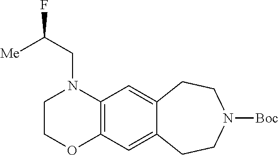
C1COC2=C(N1CC(F)[Me])C=C1C(=C2)CCN([Boc])CC1
